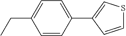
C1=CC(C2=CC=C(CC)C=C2)=CS1
